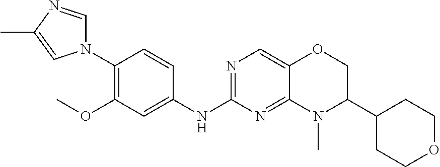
C1(N2C=NC(C)=C2)=C(OC)C=C(NC2=NC=C3C(=N2)N(C)C(C2CCOCC2)CO3)C=C1
